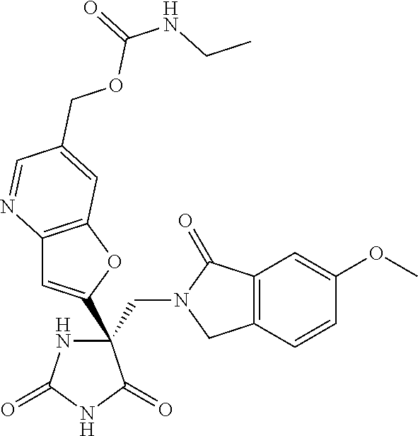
C(C1(C2=CC3=C(O2)C=C(COC(=O)NCC)C=N3)NC(=O)NC1=O)N1CC2=C(C1=O)C=C(OC)C=C2
